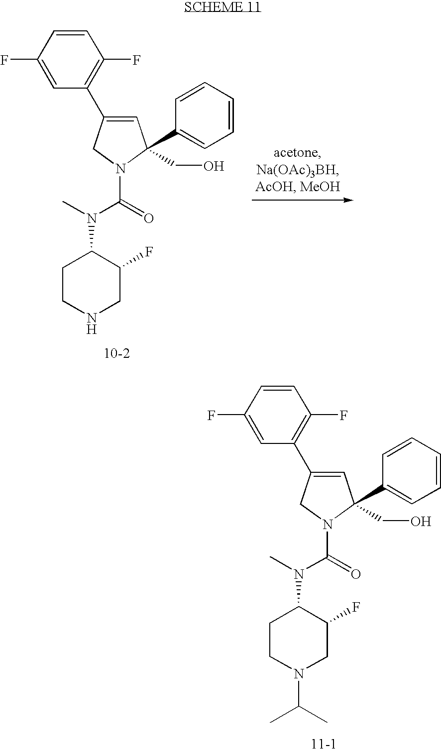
C1=C(C2=C(F)C=CC(F)=C2)CN(C(=O)N(C)C2CCNCC2F)C1(CO)C1=CC=CC=C1.C1=C(C2=C(F)C=CC(F)=C2)CN(C(=O)N(C)C2CCN(C(C)C)CC2F)C1(CO)C1=CC=CC=C1
